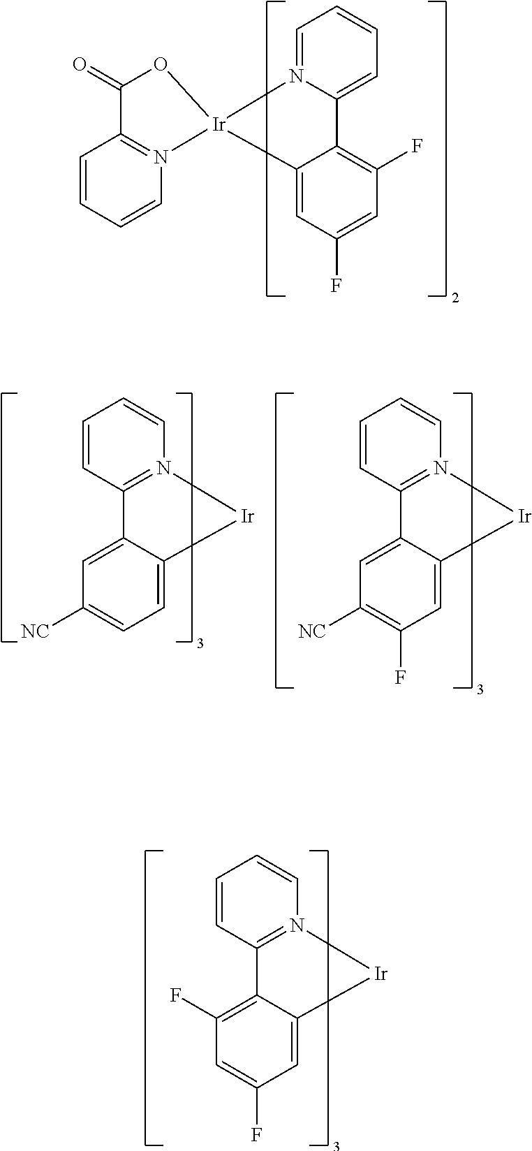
C12=C(F)C=C(F)C=C1[Ir]1(N3=CC=CC=C23)OC(=O)C2=N1C=CC=C2.C12=CC([NC])=CC=C1[Ir]N1=C2C=CC=C1.C12=CC([NC])=C(F)C=C1[Ir]N1=C2C=CC=C1.C12=C(F)C=C(F)C=C1[Ir]N1=C2C=CC=C1
